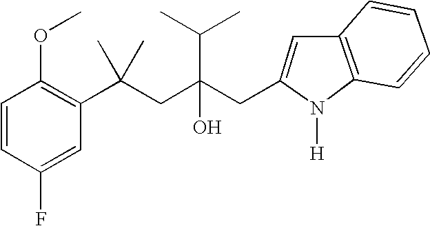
C1=CC(F)=CC(C(CC(CC2=CC3=C(N2[H])C=CC=C3)(O)C(C)C)(C)C)=C1OC
